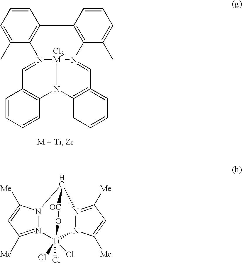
C1=CC=C(C)C2=C1C1=C(C(C)=CC=C1)N1=CC3=C(N4C5=C(C=N2[Cl3M]41)C=CC=C5)CC=CC=3.N12=C([Me])C=C([Me])N1C1N3=C([Me])C=C([Me])N3[Ti]2(Cl)(Cl)(Cl)O[OC]1
